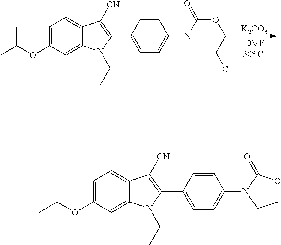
[K2CO3].C1=C(OC(C)C)C=C2C(=C1)C([CN])=C(C1=CC=C(NC(OCCCl)=O)C=C1)N2CC.C1=C(OC(C)C)C=C2C(=C1)C([CN])=C(C1=CC=C(N3CCOC3=O)C=C1)N2CC
